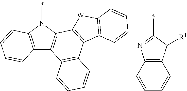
C12=C(N(C)C3=C1C1=C(C4=C3[W]C3=C4C=CC=C3)C=CC=C1)C=CC=C2.C1=CC2=C(C=C1)C([R1])C(C)=N2
